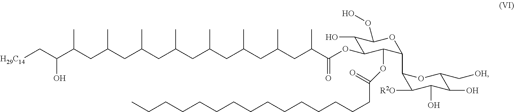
[H29C14]CC(C(CC(CC(CC(CC(CC(CC(CC(C(OC1C(O)C(OO)OC(C2C([R2O])C(O)C(O)C(C[OH])O2)C1OC(=O)CCCCCCCCCCCCCCC)=O)C)C)C)C)C)C)C)C)O
